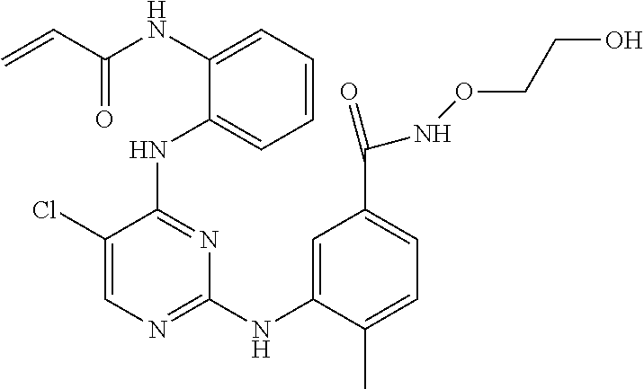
N(C1=CC=CC=C1NC1=NC(NC2=CC(C(=O)NOCCO)=CC=C2C)=NC=C1Cl)C(C=C)=O
